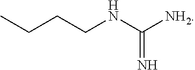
CCCCNC([NH2])=N
